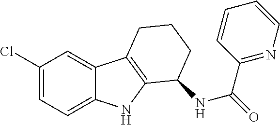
C1(Cl)=CC=C2C(=C1)C1=C(N2)C(NC(=O)C2=NC=CC=C2)CCC1
